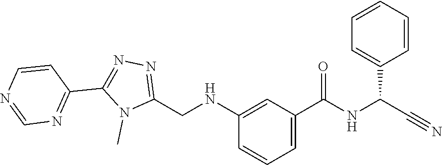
N1(C)C(CNC2=CC(C(=O)NC(C#N)C3=CC=CC=C3)=CC=C2)=NN=C1C1=NC=NC=C1
